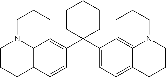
C1=CC2=C3C(=C1C1(C4=CC=C5C6=C4CCCN6CCC5)CCCCC1)CCCN3CCC2
